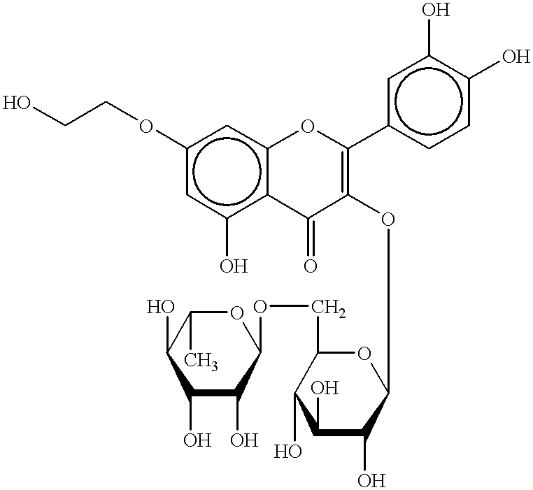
c1(OCCO)cc(O)c2c(c1)OC(c1ccc(O)c(O)c1)=C(OC1C(O)C(O)C(O)C(COC3OC(C)C(O)C(O)C3O)O1)C2=O
